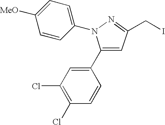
C1(C2=CC(Cl)=C(Cl)C=C2)=CC(CI)=NN1C1=CC=C([MeO])C=C1
